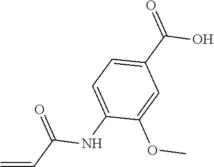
C(=O)(NC1=CC=C(C(=O)O)C=C1OC)C=C
